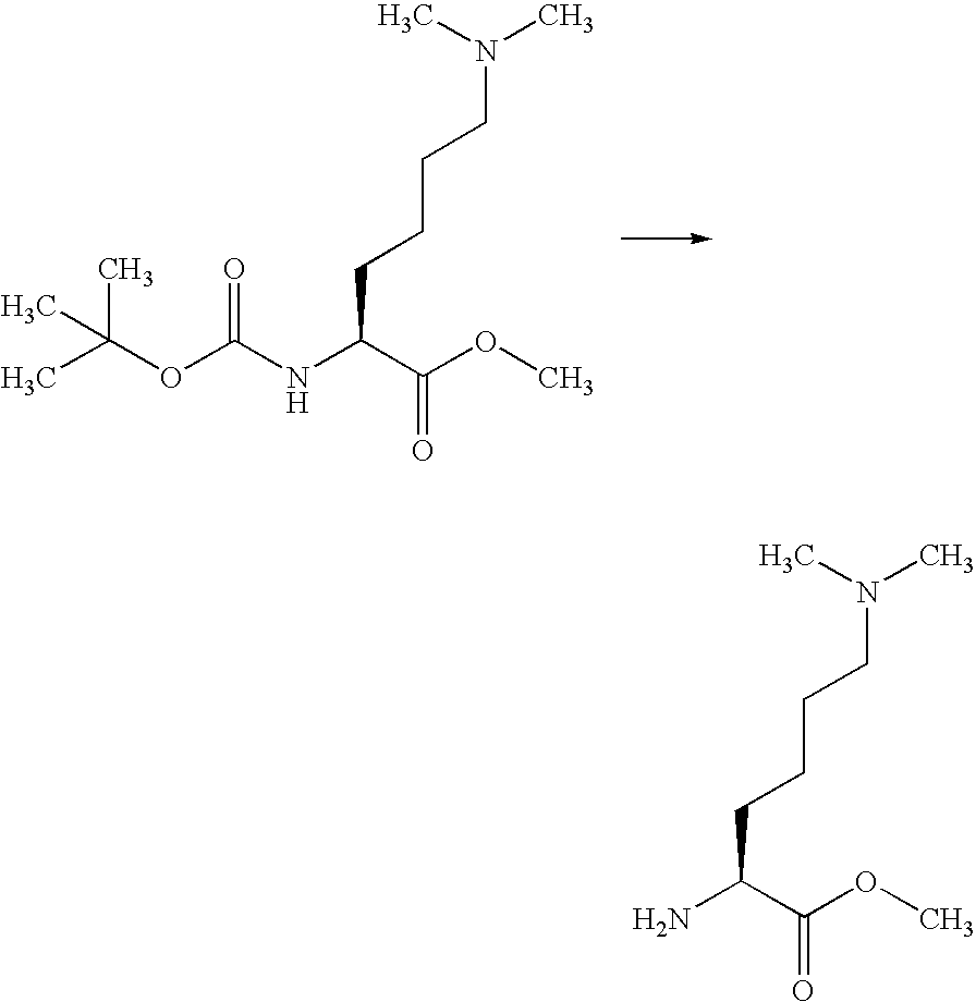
CC(OC(NC(C(OC)=O)CCCCN(C)C)=O)(C)C.NC(C(OC)=O)CCCCN(C)C
